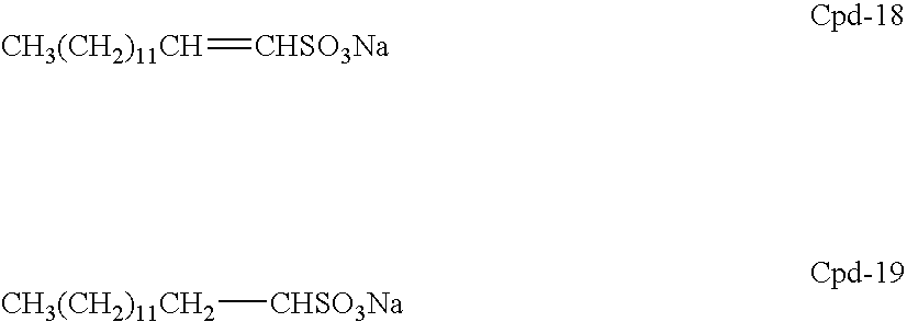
[CH3(CH2)11CH]=[CHSO3Na].[CH3(CH2)11CH2][CHSO3Na]
